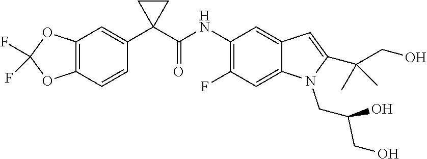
C12=C(C=CC(C3(C(NC4=C(F)C=C5C(=C4)C=C(C(CO)(C)C)N5CC(CO)O)=O)CC3)=C1)OC(F)(F)O2
